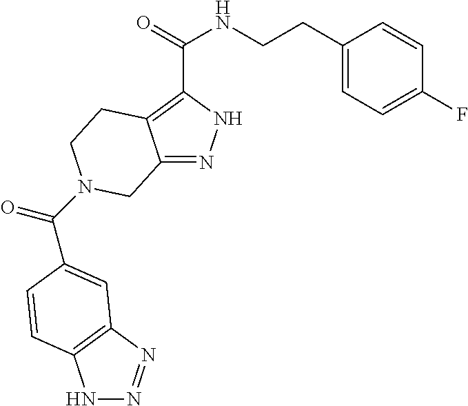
N1N=NC2=C1C=CC(C(=O)N1CCC3=C(C(=O)NCCC4=CC=C(F)C=C4)NN=C3C1)=C2
